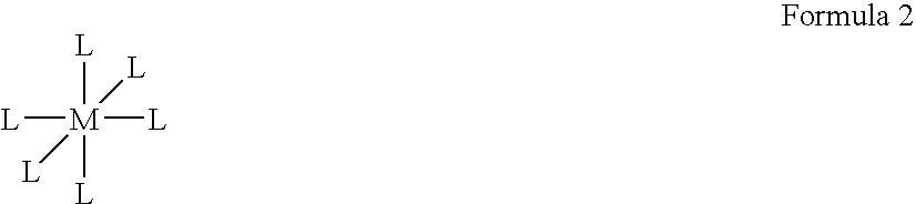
[L][M]([L])([L])([L])([L])[L]
